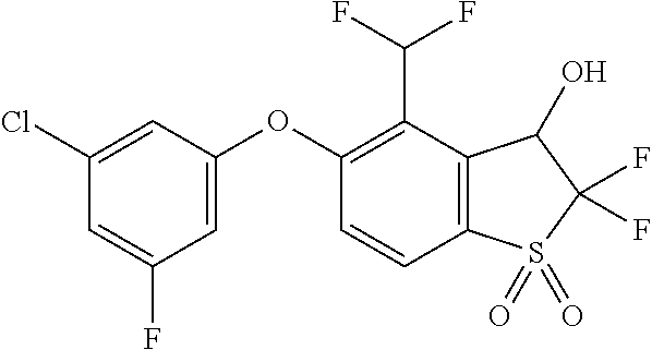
C1(Cl)=CC(OC2=C(C(F)F)C3=C(C=C2)S(=O)(=O)C(F)(F)C3O)=CC(F)=C1
